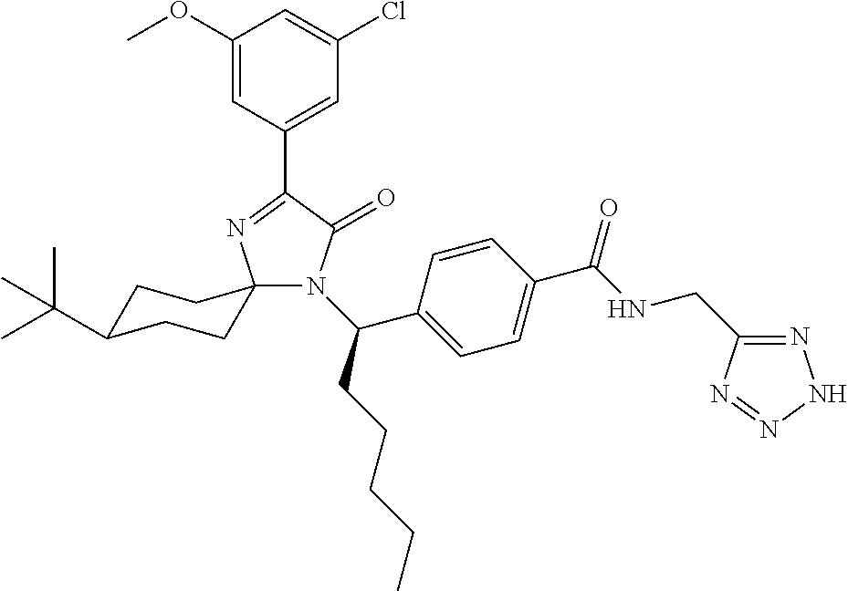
C1(C2=NC3(N(C(CCCCC)C4=CC=C(C(NCC5=NNN=N5)=O)C=C4)C2=O)CCC(C(C)(C)C)CC3)=CC(Cl)=CC(OC)=C1
